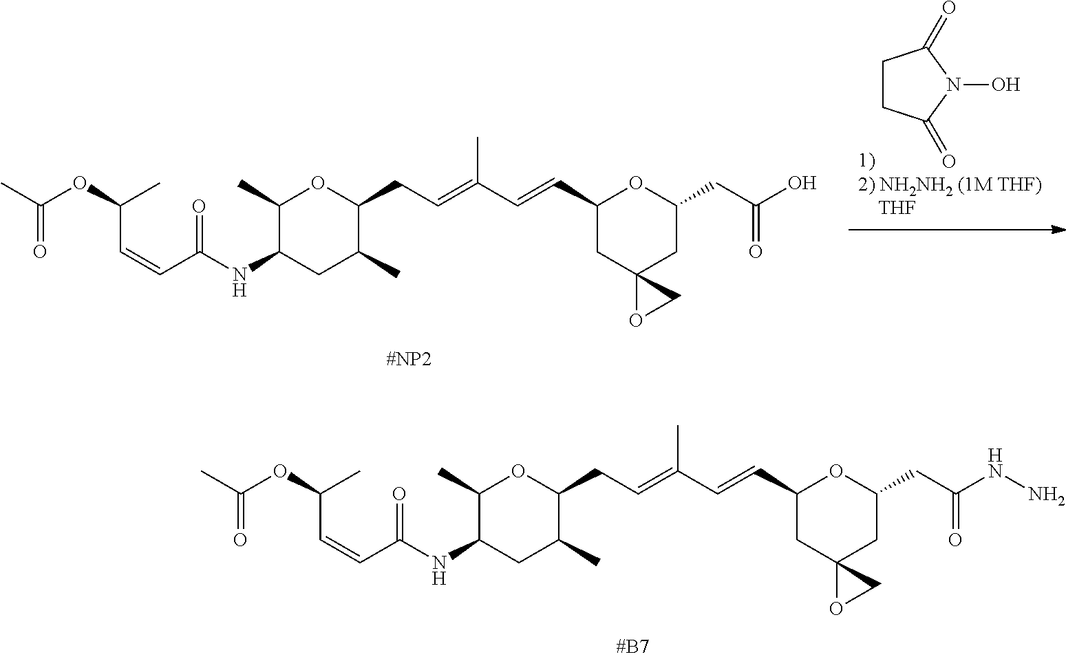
C1(C)C(NC(C=CC(OC(C)=O)C)=O)CC(C)C(CC=C(C=CC2CC3(CC(CC(NN)=O)O2)OC3)C)O1.C1CC(=O)N(O)C1=O.C1(C)C(NC(C=CC(OC(C)=O)C)=O)CC(C)C(CC=C(C=CC2CC3(CC(CC(O)=O)O2)OC3)C)O1
